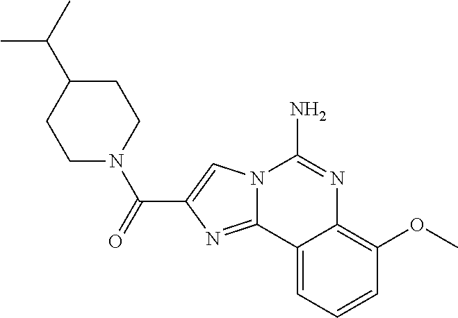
N12C(=NC(C(=O)N3CCC(C(C)C)CC3)=C1)C1=CC=CC(OC)=C1N=C2N
